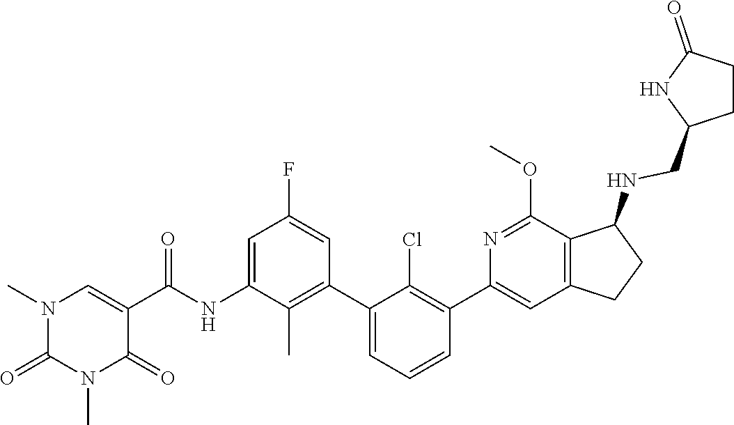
N1(C)C(=O)N(C)C=C(C(NC2=CC(F)=CC(C3=CC=CC(C4=CC5=C(C(NCC6NC(=O)CC6)CC5)C(OC)=N4)=C3Cl)=C2C)=O)C1=O
